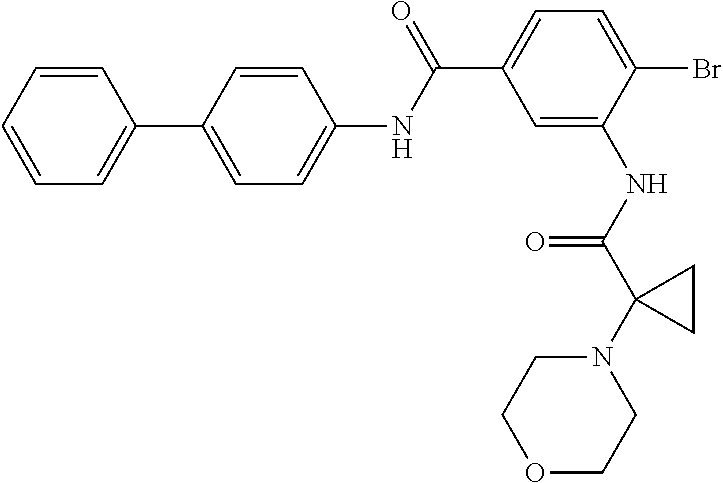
C1=CC=CC=C1C1=CC=C(NC(C2=CC=C(Br)C(NC(C3(N4CCOCC4)CC3)=O)=C2)=O)C=C1
